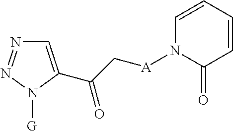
C1=C(C(=O)C[A]N2C(=O)C=CC=C2)N([G])N=N1
